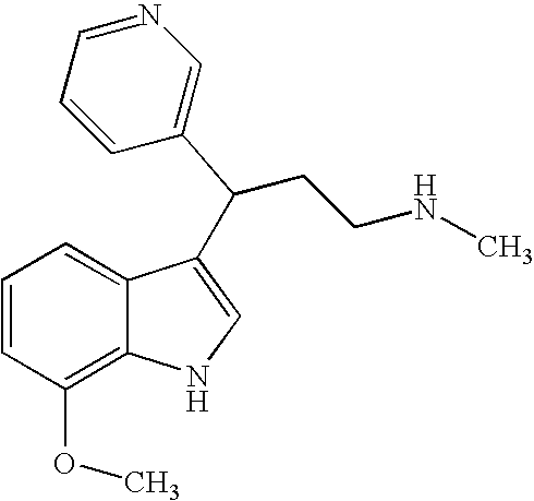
C1=CC(OC)=C2C(=C1)C(C(CCNC)C1=CN=CC=C1)=CN2
